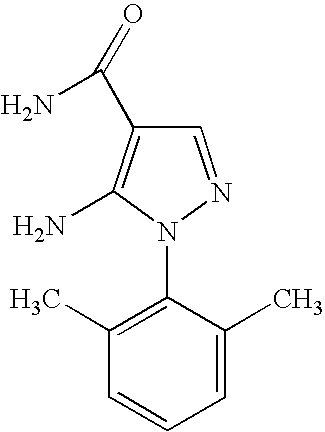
C1=NN(C2=C(C)C=CC=C2C)C(N)=C1C(=O)N
